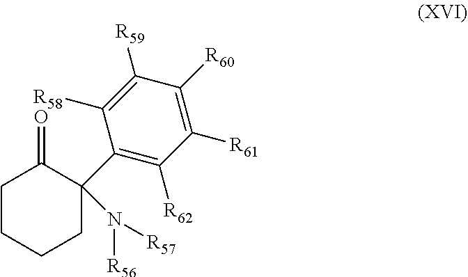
C1CCCC(C2=C([R62])C([R61])=C([R60])C([R59])=C2[R58])(N([R56])[R57])C1=O
